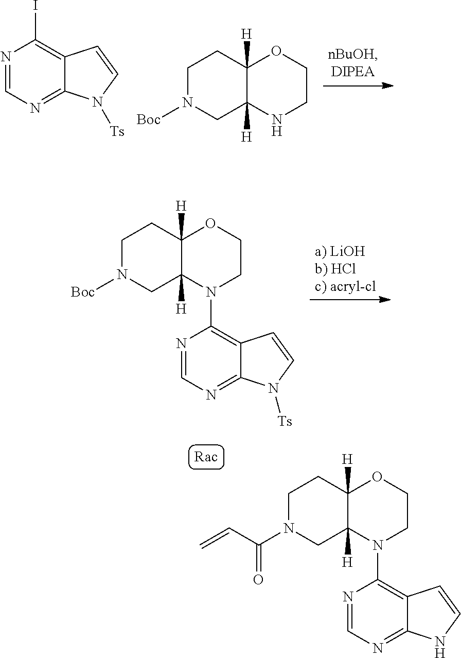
C12=C(I)N=CN=C1N([Ts])C=C2.N1C2([H])C([H])(CCN([Boc])C2)OCC1.C12=C(N3C4([H])C([H])(CCN([Boc])C4)OCC3)N=CN=C1N([Ts])C=C2.C12=C(N3C4([H])C([H])(CCN(C(=O)C=C)C4)OCC3)N=CN=C1NC=C2
